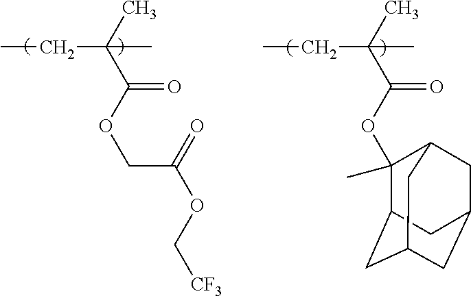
CCC(C)(C)C(OC1(C)C2CC3CC(CC1C3)C2)=O.CCC(C)(C)C(OCC(OC[CF3])=O)=O
